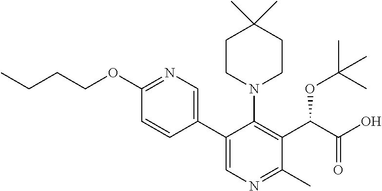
C1(OCCCC)=NC=C(C2=CN=C(C)C(C(C(O)=O)OC(C)(C)C)=C2N2CCC(C)(C)CC2)C=C1
